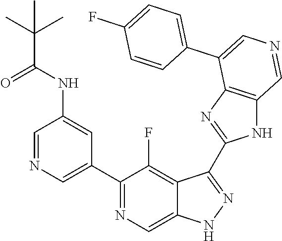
C1(C2=CN=CC(NC(=O)C(C)(C)C)=C2)=NC=C2C(=C1F)C(C1=NC3=C(N1)C=NC=C3C1=CC=C(F)C=C1)=NN2
